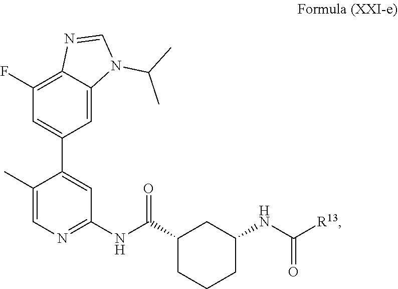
C1=C2C(=C(F)C=C1C1=CC(NC(=O)C3CCCC(NC([R13])=O)C3)=NC=C1C)N=CN2C(C)C
